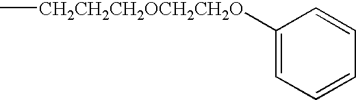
C1([CH2CH2CH2OCH2CH2O]C)=CC=CC=C1
